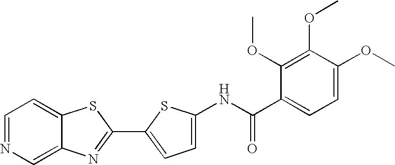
C12=CN=CC=C1SC(C1=CC=C(NC(C3=CC=C(OC)C(OC)=C3OC)=O)S1)=N2
